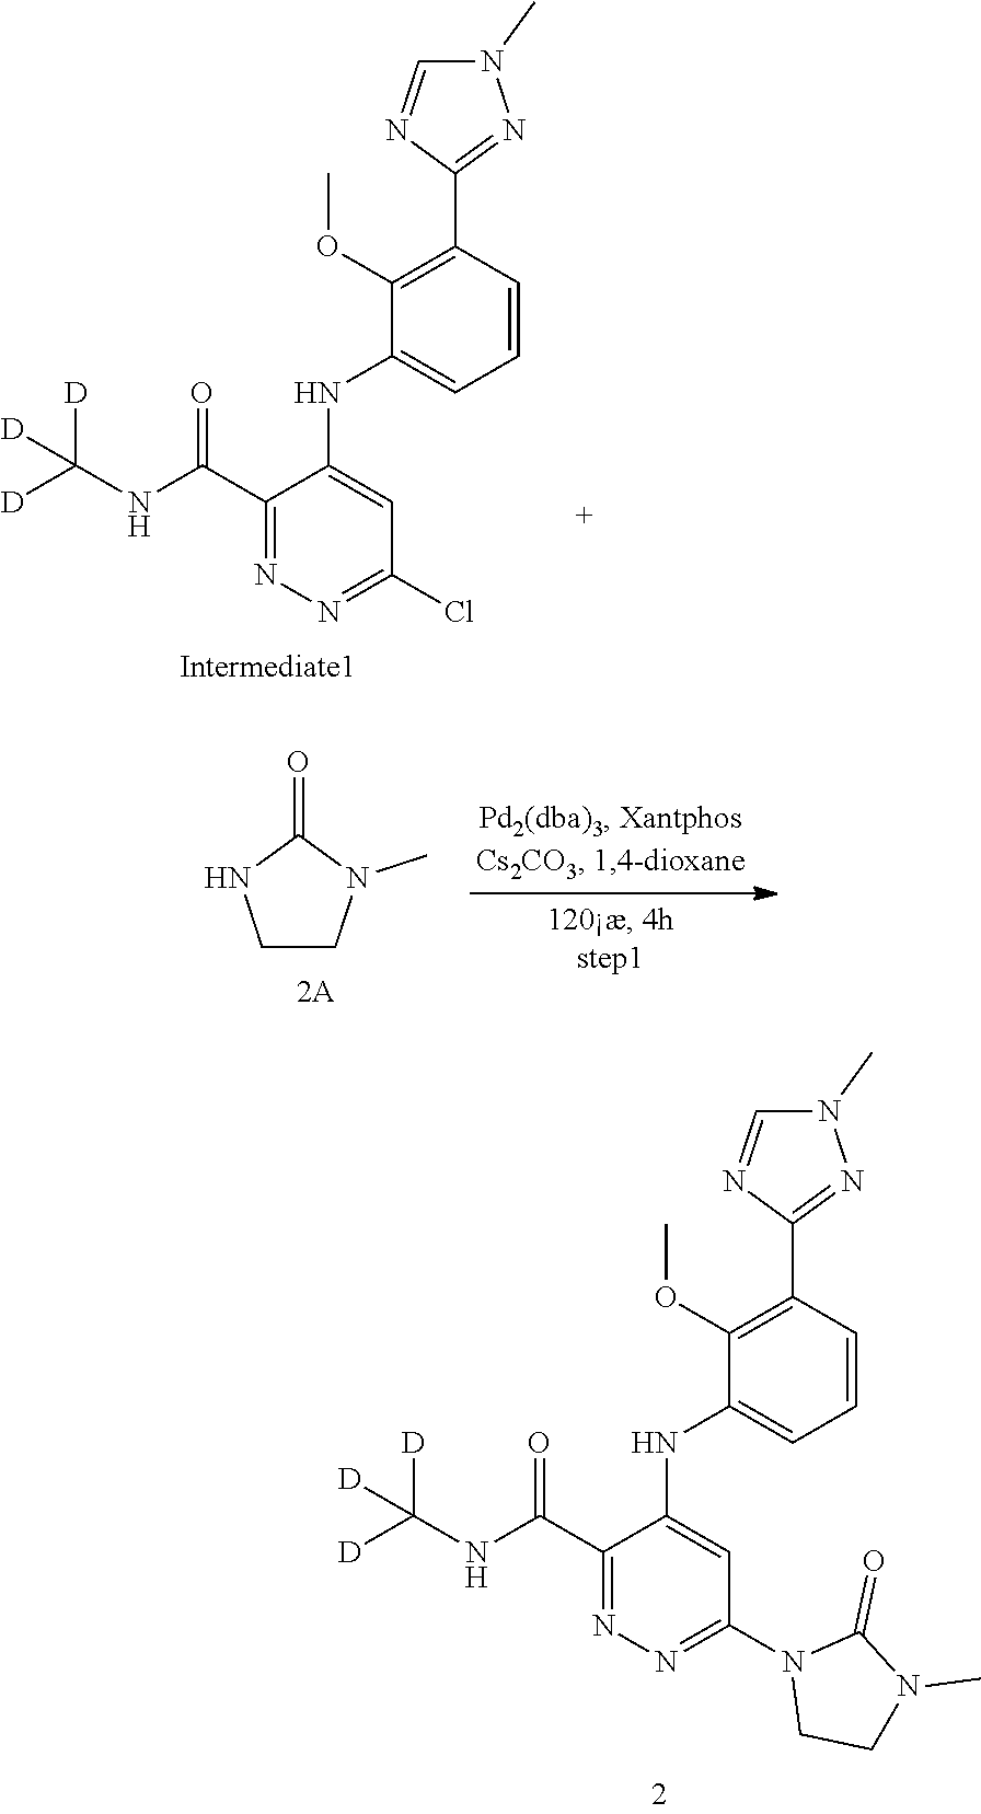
N1(C)C=NC(C2=C(OC)C(NC3=CC(Cl)=NN=C3C(NC([D])([D])[D])=O)=CC=C2)=N1.N1(C)C=NC(C2=C(OC)C(NC3=CC(N4CCN(C)C4=O)=NN=C3C(NC([D])([D])[D])=O)=CC=C2)=N1.C1CN(C)C(=O)N1
